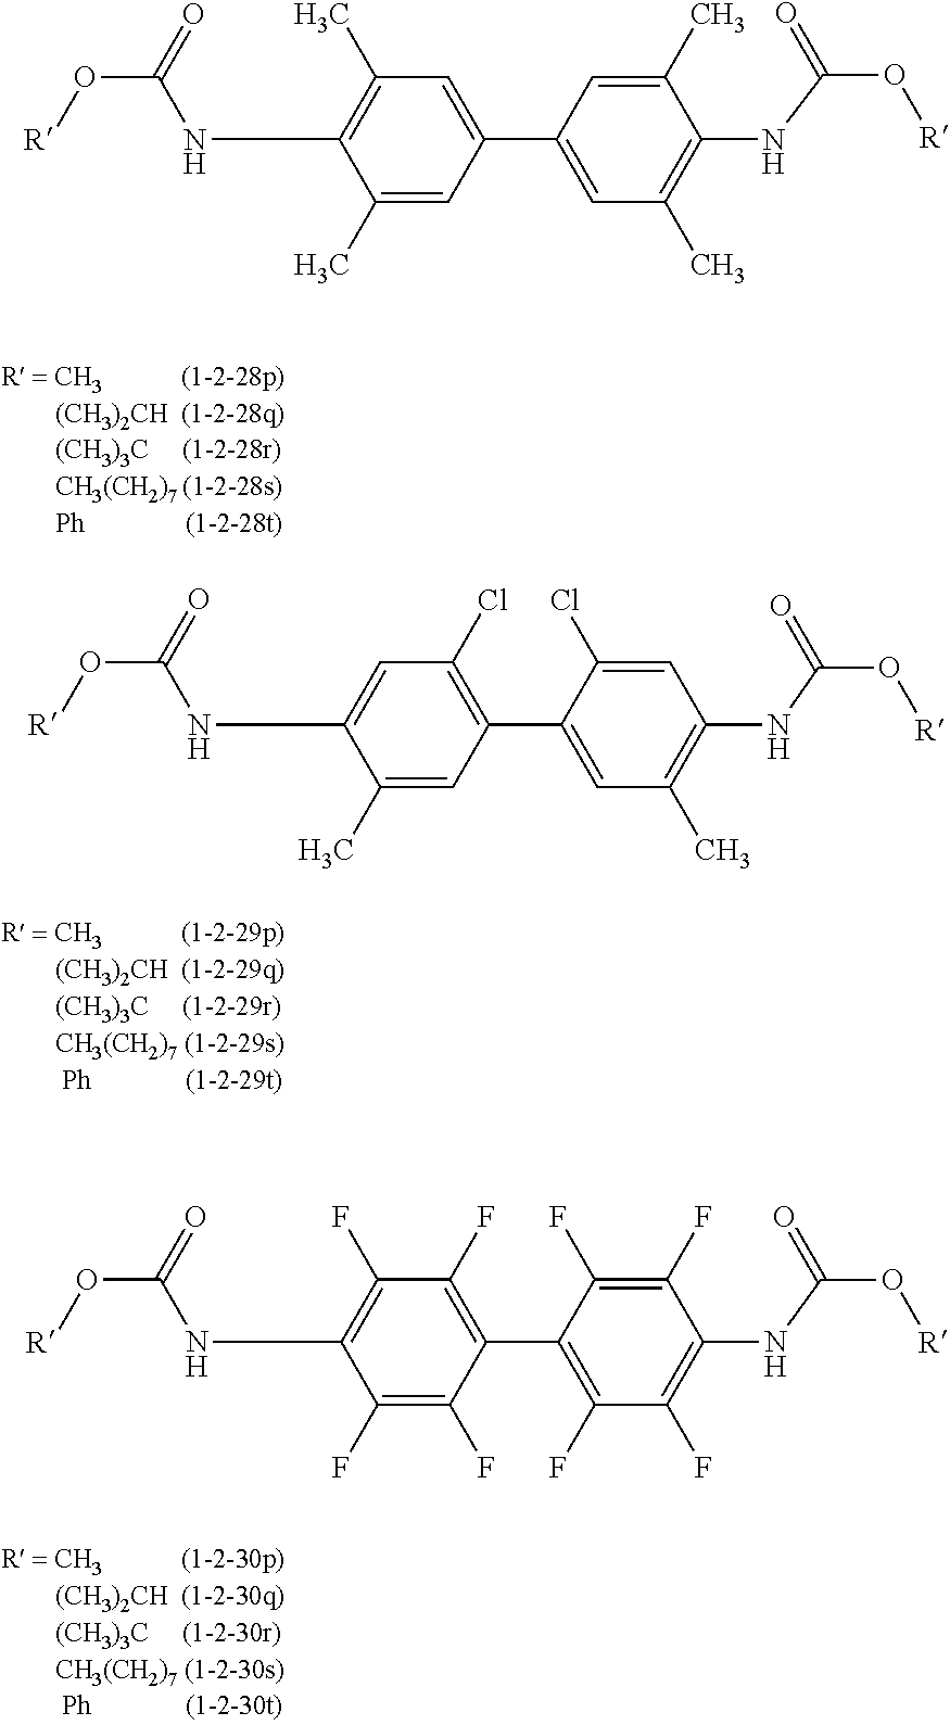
O(C(NCC1=C(C)C=C(C2=CC(C)=C(NC(O[R])=O)C(C)=C2)C=C1C)=O)[R].O(C(NCC1=C(F)C(F)=C(C2=C(F)C(F)=C(NC(O[R])=O)C(F)=C2F)C(F)=C1F)=O)[R].O(C(NCC1=CC(Cl)=C(C2=CC(C)=C(NC(O[R])=O)C=C2Cl)C=C1C)=O)[R]
